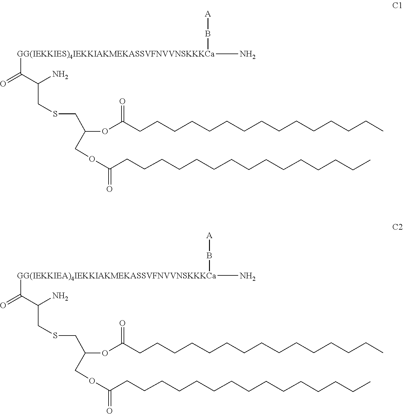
C(CCC)CCCCCCCCCCCC(OC(COC(=O)CCCCCCCCCCCCCCC)CSCC(C(=O)[GG(IEKKIES)4IEKKIAKMEKASSVFNVVNSKKKCa](N)B[A])N)=O.C(CCC)CCCCCCCCCCCC(OC(COC(=O)CCCCCCCCCCCCCCC)CSCC(C(=O)[GG(IEKKIEA)4IEKKIAKMEKASSVFNVVNSKKKCa](N)B[A])N)=O
